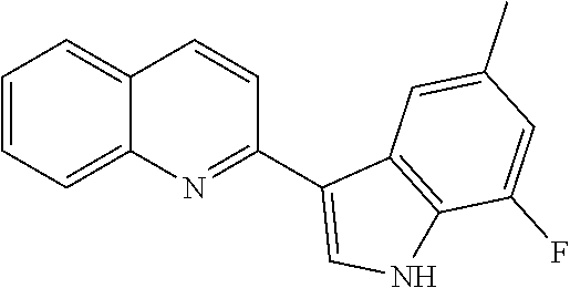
C1=CC=C2C(=C1)C=CC(C1=CNC3=C1C=C(C)C=C3F)=N2
